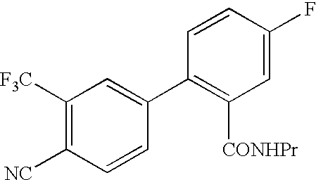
C1([F3C])=C([NC])C=CC(C2=C([CONHPr])C=C(F)C=C2)=C1
